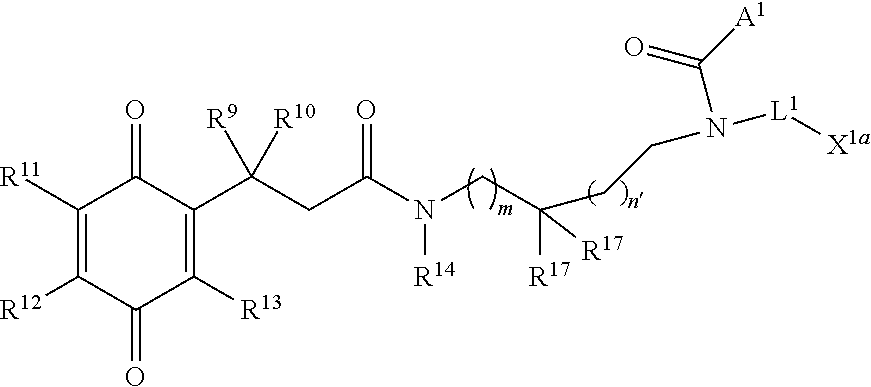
C1([R11])=C([R12])C(=O)C([R13])=C(C(CC(N([R14])CC(CCN([L1][X1a])C([A1])=O)([R17])[R17])=O)([R9])[R10])C1=O
